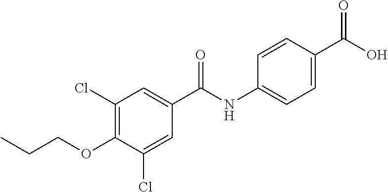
C1(Cl)=C(OCCC)C(Cl)=CC(C(=O)NC2=CC=C(C(=O)O)C=C2)=C1
